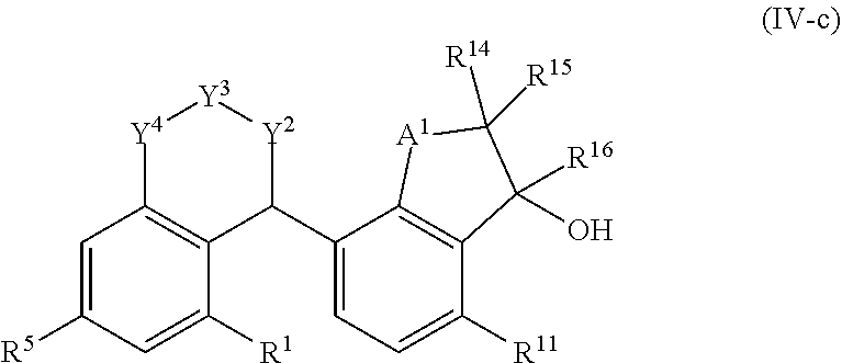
C1=C([R5])C=C([R1])C2=C1[Y4][Y3][Y2]C2C1=CC=C([R11])C2=C1[A1]C([R15])([R14])C2(O)[R16]
